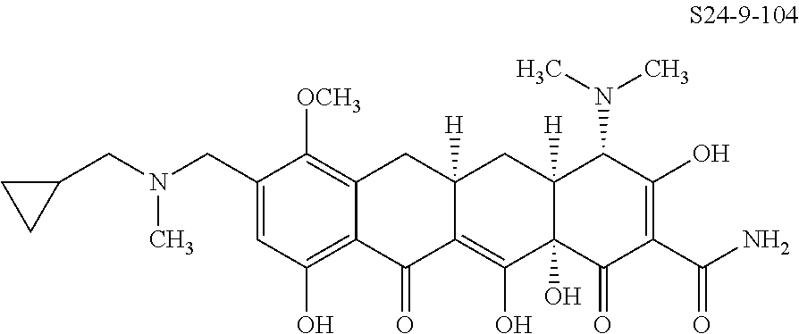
C1(CN(CC2CC2)C)=CC(O)=C2C(=C1[OCH3])CC1([H])C(=C(O)C3(O)C([H])(C1)C(N(C)C)C(O)=C(C(N)=O)C3=O)C2=O
